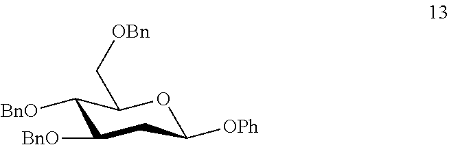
C1([BnO])C([BnO])CC([OPh])OC1C[OBn]
